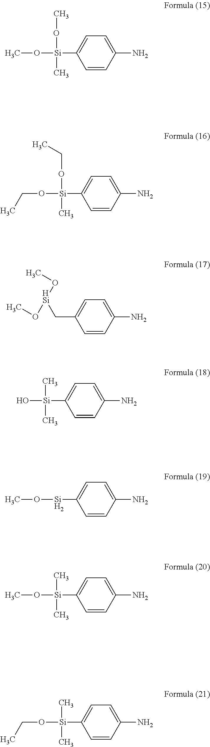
C1=CC(N)=CC=C1[Si](OC)(OC)C.C1=CC(N)=CC=C1[Si](OCC)(OCC)C.C1=CC(N)=CC=C1C[HSi](OC)OC.C1=CC(N)=CC=C1[Si](O)(C)C.C1=CC(N)=CC=C1[Si]OC.C1=CC(N)=CC=C1[Si](OC)(C)C.C1=CC(N)=CC=C1[Si](OCC)(C)C
